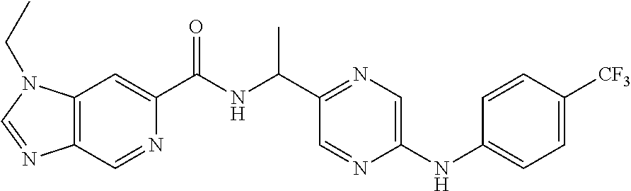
C12=C(C=C(C(NC(C)C3=NC=C(NC4=CC=C([CF3])C=C4)N=C3)=O)N=C1)N(CC)C=N2
